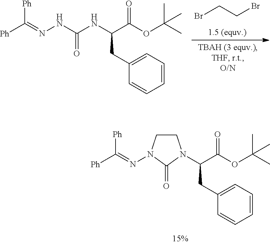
[Ph]C(=NN1CCN(C(C(OC(C)(C)C)=O)CC2=CC=CC=C2)C1=O)[Ph].BrCCBr.[Ph]C(=NNC(NC(C(OC(C)(C)C)=O)CC1=CC=CC=C1)=O)[Ph]
